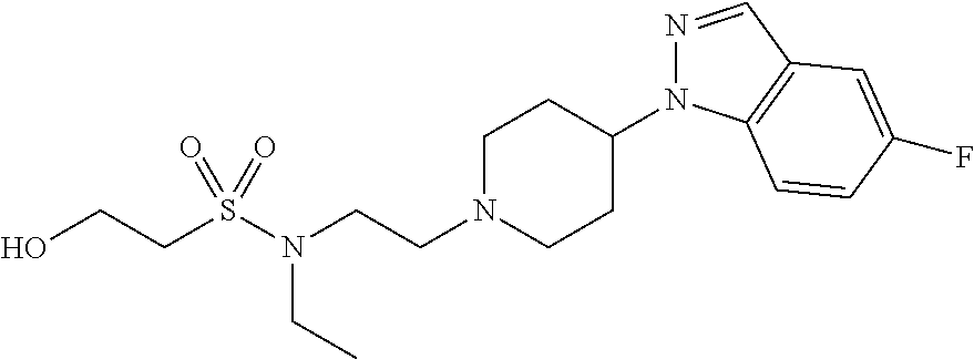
N1=CC2=C(N1C1CCN(CCN(S(CCO)(=O)=O)CC)CC1)C=CC(F)=C2
